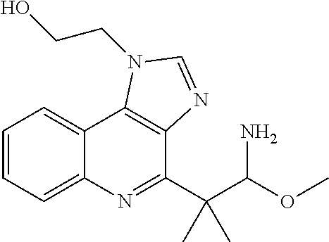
C1=CC=C2C(=C1)C1=C(C(C(C(OC)N)(C)C)=N2)N=CN1CCO
